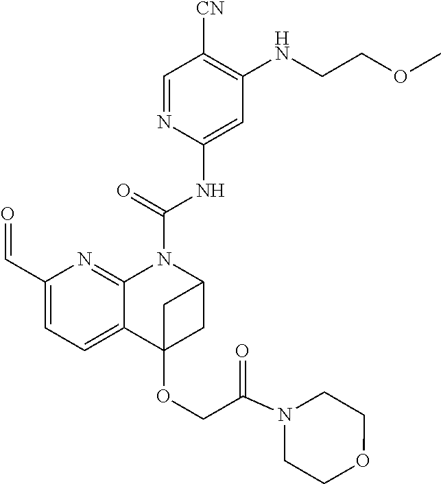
C1(C=O)=CC=C2C(=N1)N(C(NC1=CC(NCCOC)=C([CN])C=N1)=O)C1CC2(OCC(N2CCOCC2)=O)C1
